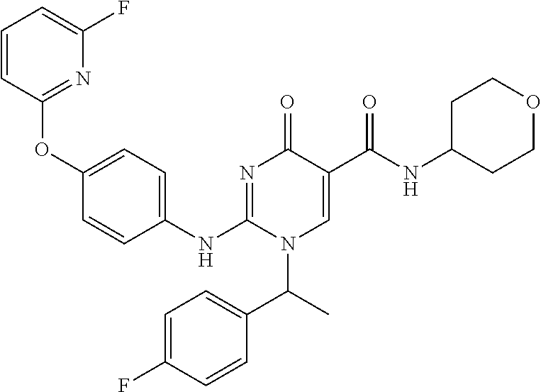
C1(OC2=NC(F)=CC=C2)=CC=C(NC2=NC(=O)C(C(NC3CCOCC3)=O)=CN2C(C2=CC=C(F)C=C2)C)C=C1
